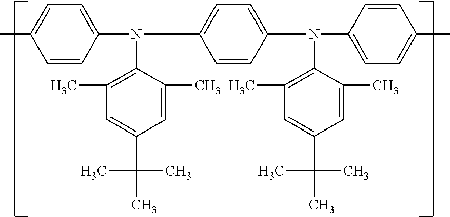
CC1=CC=C(N(C2=CC=C(N(C3=CC=C(C)C=C3)C3=C(C)C=C(C(C)(C)C)C=C3C)C=C2)C2=C(C)C=C(C(C)(C)C)C=C2C)C=C1
